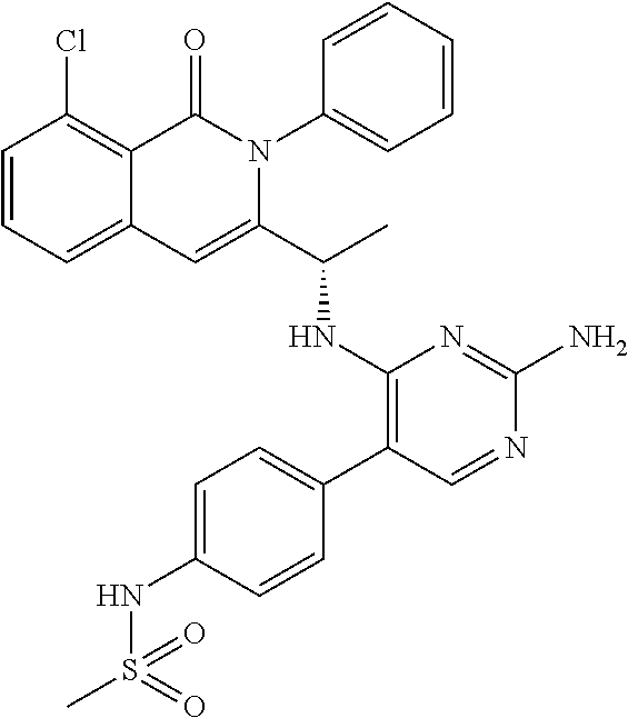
C1(Cl)=C2C(=CC=C1)C=C(C(C)NC1=C(C3=CC=C(NS(C)(=O)=O)C=C3)C=NC(N)=N1)N(C1=CC=CC=C1)C2=O
